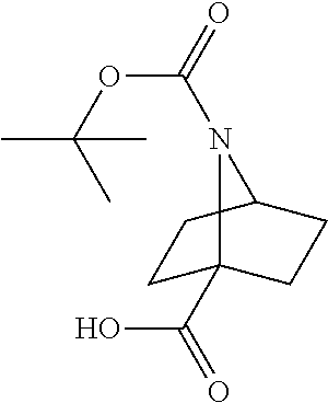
C1C2(C(=O)O)CCC(C1)N2C(=O)OC(C)(C)C
